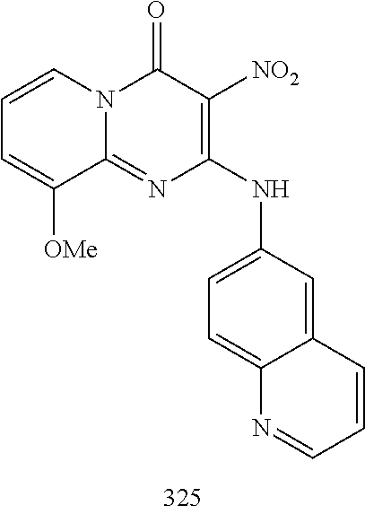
C1=CC=C([OMe])C2=NC(NC3=CC=C4C(=C3)C=CC=N4)=C([NO2])C(=O)N12
